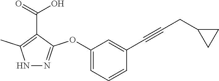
C1(C#CCC2CC2)=CC(OC2=NNC(C)=C2C(=O)O)=CC=C1
